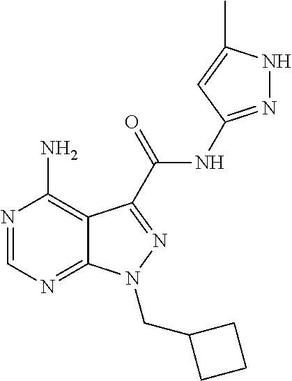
N1=CN=C2C(=C1N)C(C(=O)NC1=NNC(C)=C1)=NN2CC1CCC1
